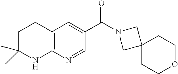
C(C1=CC2=C(N=C1)NC(C)(C)CC2)(=O)N1CC2(C1)CCOCC2
